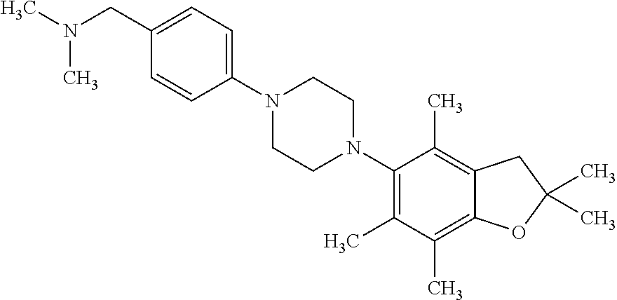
C1(CN(C)C)=CC=C(N2CCN(C3=C(C)C(C)=C4C(=C3C)CC(C)(C)O4)CC2)C=C1
